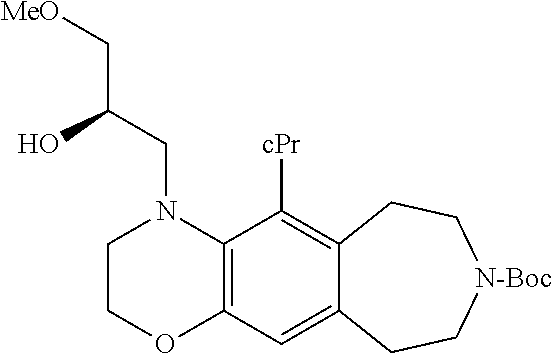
C1COC2=C(N1CC(C[MeO])O)C([cPr])=C1C(=C2)CC[N-Boc]CC1
